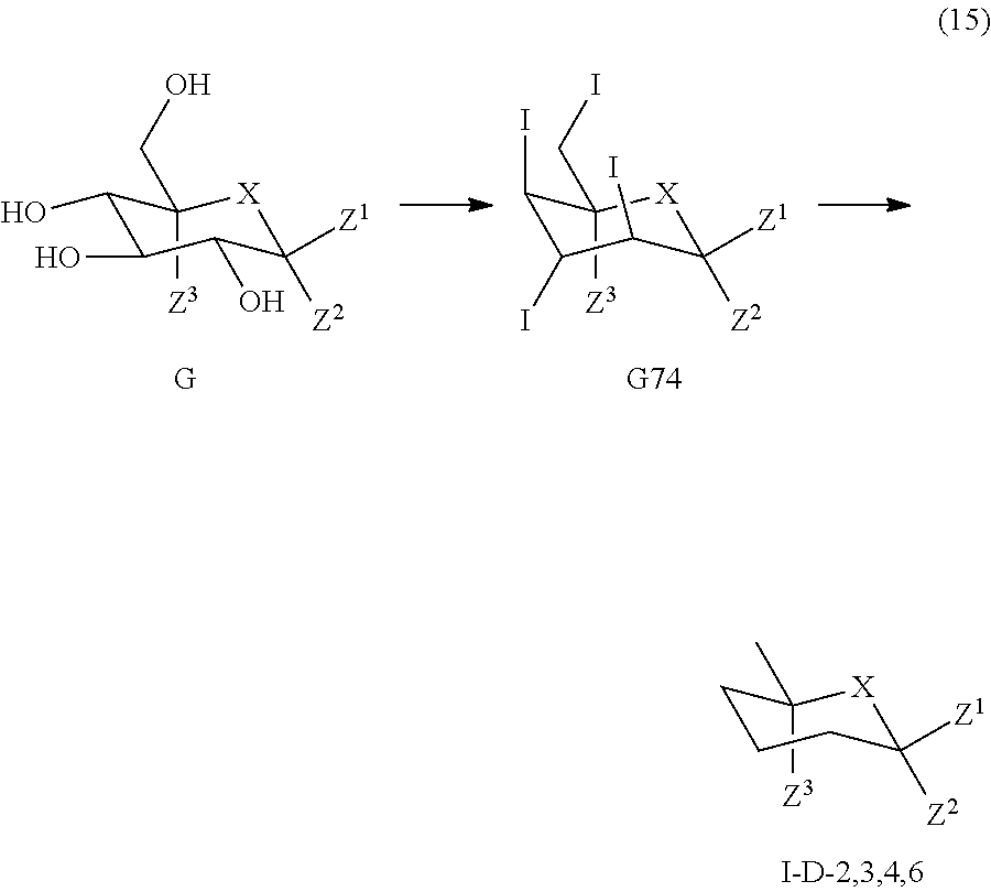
C1(I)C(I)C([Z1])([Z2])[X]C([Z3])(CI)C1I.C1(O)C(O)C([Z1])([Z2])[X]C([Z3])(CO)C1O.C1CC([Z1])([Z2])[X]C([Z3])(C)C1
